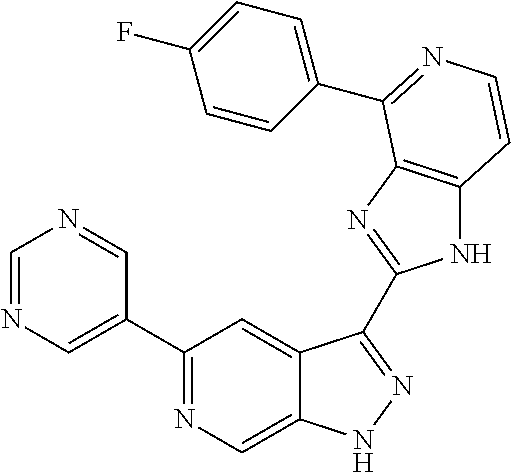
C1=NC=C(C2=NC=C3C(=C2)C(C2=NC4=C(N2)C=CN=C4C2=CC=C(F)C=C2)=NN3)C=N1
